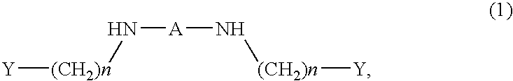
[Y][(CH2)n]N[A]N[(CH2)n][Y]
